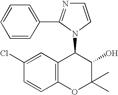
C1(Cl)=CC2=C(C=C1)OC(C)(C)C(O)C2N1C=CN=C1C1=CC=CC=C1
